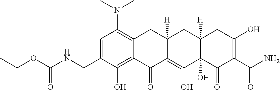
C1=C(CNC(OCC)=O)C(O)=C2C(=C1N(C)C)CC1([H])C(=C(O)C3(O)C([H])(C1)CC(O)=C(C(N)=O)C3=O)C2=O
